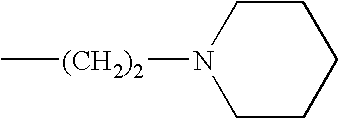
C1CCCCN1[(CH2)2]C
